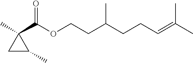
CC1(C(OCCC(CCC=C(C)C)C)=O)CC1C
